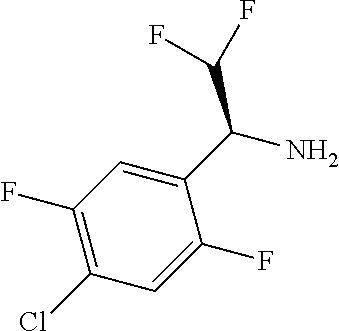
C1(Cl)=C(F)C=C(C(C(F)F)N)C(F)=C1
